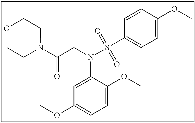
C1=C(N(CC(N2CCOCC2)=O)S(C2=CC=C(OC)C=C2)(=O)=O)C(OC)=CC=C1OC
